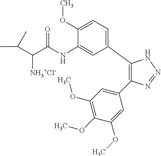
C1(C2=CC=C(OC)C(NC(C(C(C)C)[NH3+Cl-])=O)=C2)=C(C2=CC(OC)=C(OC)C(OC)=C2)N=NN1
